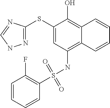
C1(SC2=NNC=N2)=CC(NS(C2=C(F)C=CC=C2)(=O)=O)=C2C(=C1O)C=CC=C2
